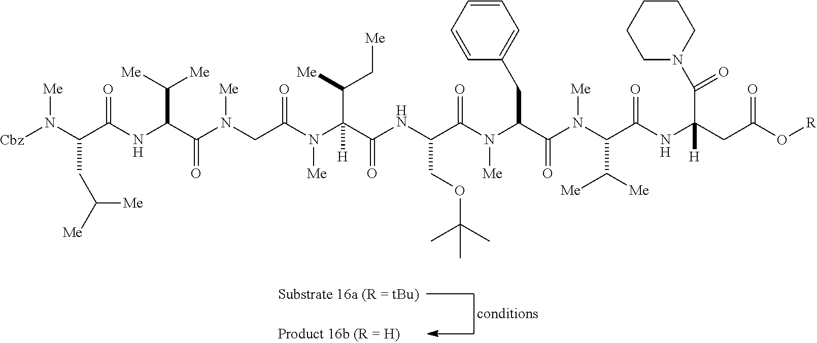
C(N(C(C(NC(C(N(C(C(N(C(C(NC(CC(O[R])=O)(C(N1CCCCC1)=O)[H])=O)C([Me])[Me])[Me])=O)CC1=CC=CC=C1)[Me])=O)COC(C)(C)C)=O)(C([Me])C[Me])[H])[Me])(CN(C(C(NC(C(N([Cbz])[Me])CC([Me])[Me])=O)C([Me])[Me])=O)[Me])=O
